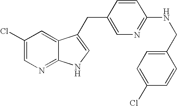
ClC1=CN=C2C(=C1)C(CC1=CN=C(NCC3=CC=C(Cl)C=C3)C=C1)=CN2
